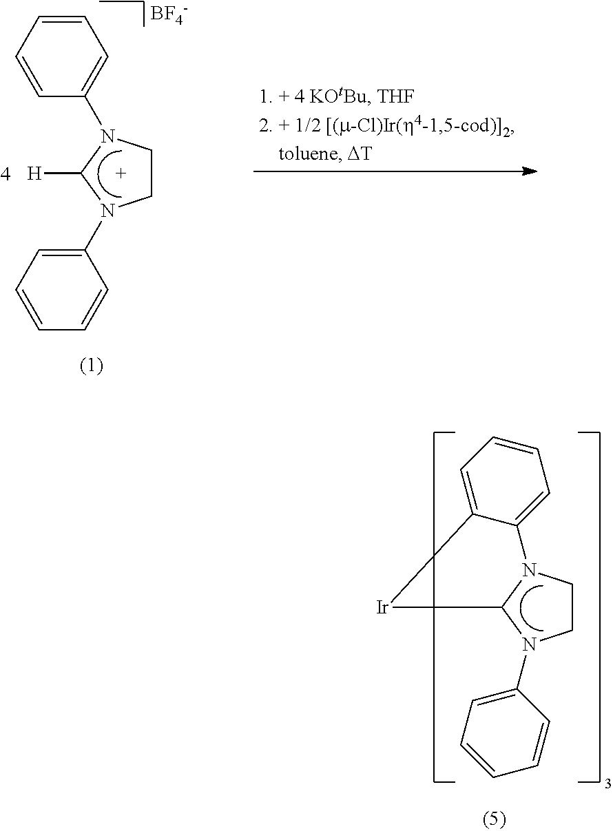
C1CN2C(N1C1=CC=CC=C1)[Ir]C1=CC=CC=C21.C1CN(C2=CC=CC=C2)C([H])N1C1=CC=CC=C1.[BF4-]
